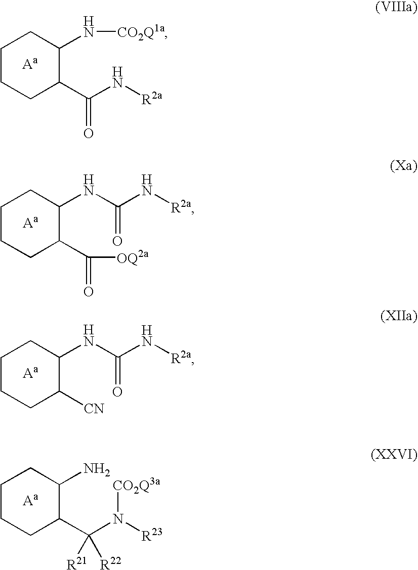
C1CCC(C(N[R2a])=O)C(N[CO2Q1a])C1.C1CCC(C(=O)[OQ2a])C(NC(N[R2a])=O)C1.C1CCC([CN])C(NC(N[R2a])=O)C1.C1CCC(C(N([R23])[CO2Q3a])([R21])[R22])C(N)C1
